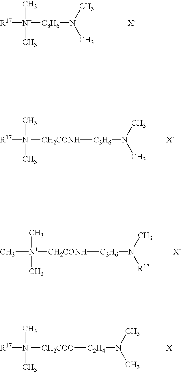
[R17][N+](C)(C)[C3H6]N(C)C.[X-].[R17][N+](C)(C)[CH2CONH][C3H6]N(C)C.[X-].C[N+](C)(C)[CH2CONH][C3H6]N(C)[R17].[X-].[R17][N+](C)(C)[CH2COO][C2H4]N(C)C.[X-]
